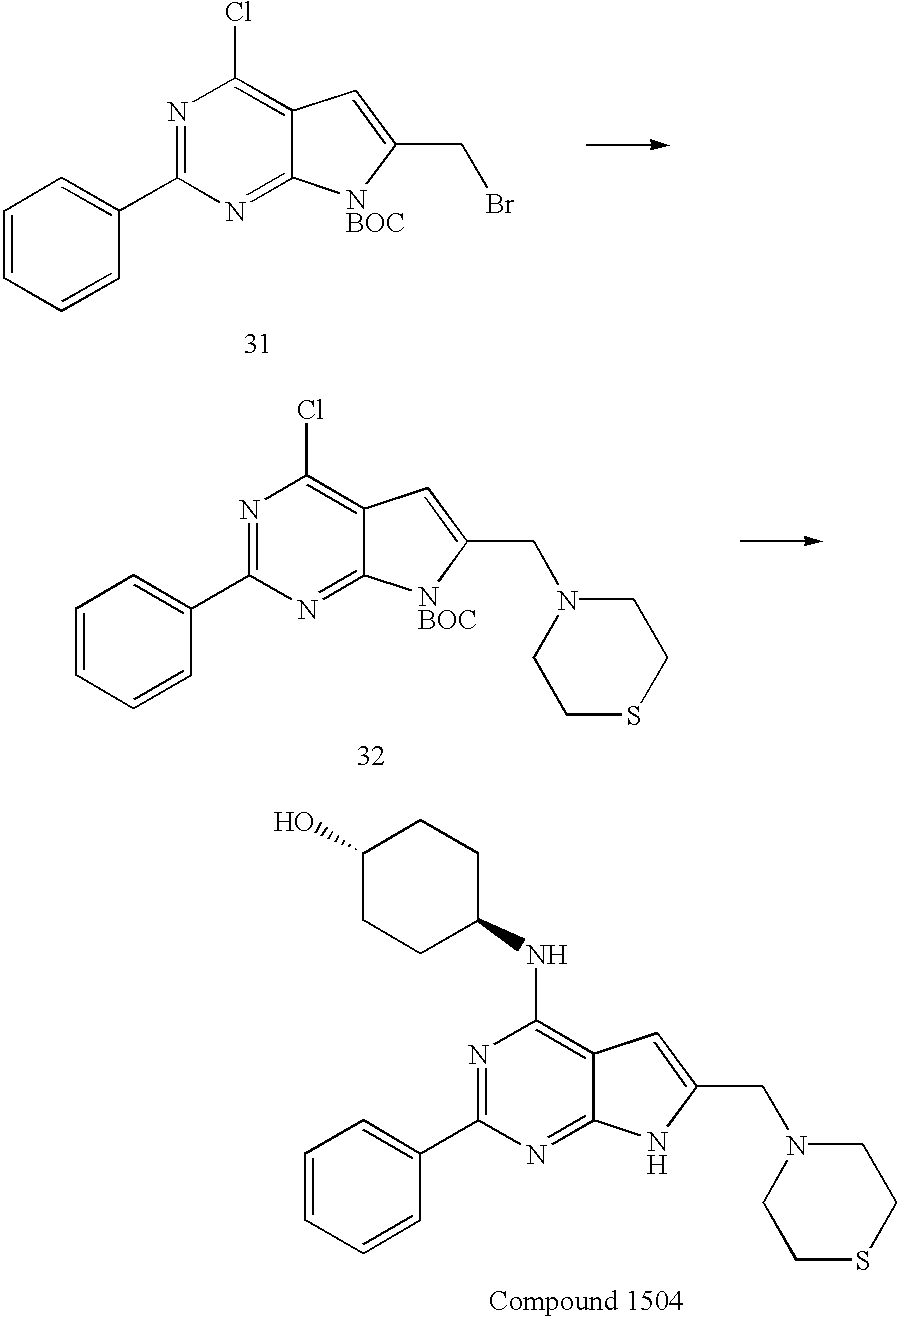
C1=CC=CC(C2=NC(Cl)=C3C(=N2)[NBOC]C(CBr)=C3)=C1.C1=CC=CC(C2=NC(Cl)=C3C(=N2)[NBOC]C(CN2CCSCC2)=C3)=C1.C1=CC=CC(C2=NC(NC3CCC(O)CC3)=C3C(=N2)NC(CN2CCSCC2)=C3)=C1
